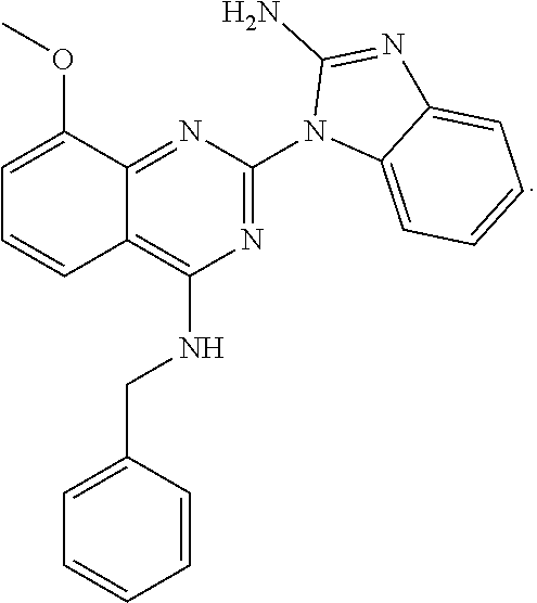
C12=NC(N3C4=CC=CC=C4N=C3N)=NC(NCC3=CC=CC=C3)=C1C=CC=C2OC
